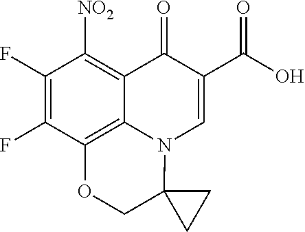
C1(F)=C(F)C2=C3C(=C1[NO2])C(=O)C(C(O)=O)=CN3C1(CO2)CC1
